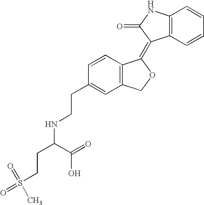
C12=C(C=CC=C1)C(=C1C3=C(CO1)C=C(CCNC(C(O)=O)CCS(=O)(=O)C)C=C3)C(=O)N2
